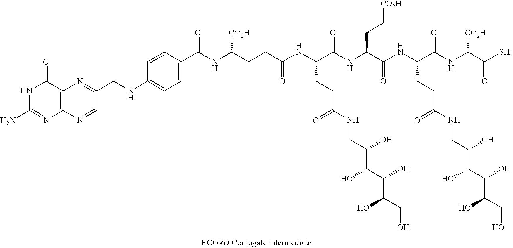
C12=C(N=CC(CNC3=CC=C(C(NC(CCC(NC(C(NC(C(NC(C(NC(C(S)=O)[CO2H])=O)CCC(NCC(C(C([OH])C(CO)O)O)O)=O)=O)CC[CO2H])=O)CCC(NCC(C(C(O)C(CO)O)O)O)=O)=O)[CO2H])=O)C=C3)=N1)N=C(N)NC2=O
